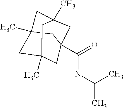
C1C2(C(NC(C)C)=O)CC3(C)CC(C)(CC1(C)C3)C2
